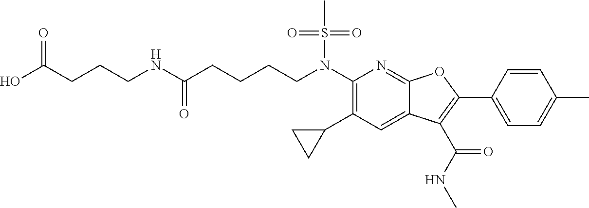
N(C1=C(C2CC2)C=C2C(=N1)OC(C1=CC=C(C)C=C1)=C2C(NC)=O)(S(C)(=O)=O)CCCCC(NCCCC(O)=O)=O
